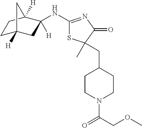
C1C2([H])CC(NC3=NC(=O)C(C)(CC4CCN(C(=O)COC)CC4)S3)([H])C([H])(C1)C2
